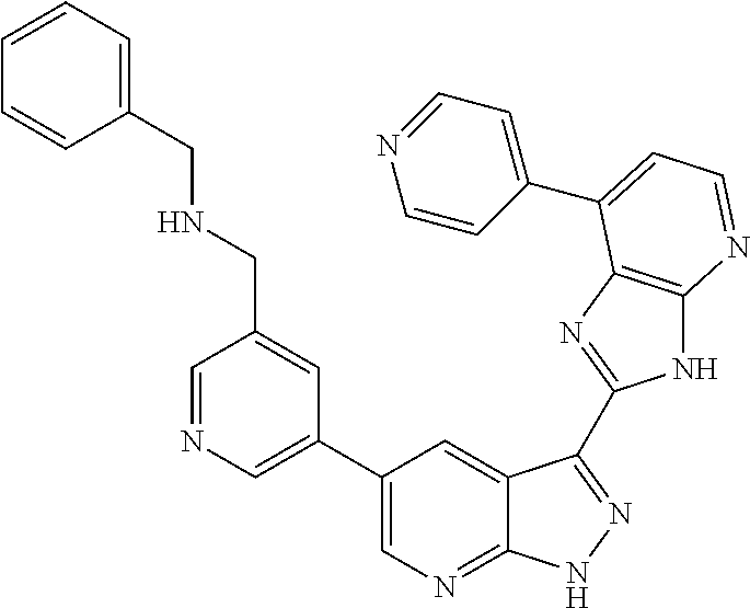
C1=NC=C(C2=CN=C3C(=C2)C(C2=NC4=C(N2)N=CC=C4C2=CC=NC=C2)=NN3)C=C1CNCC1=CC=CC=C1
